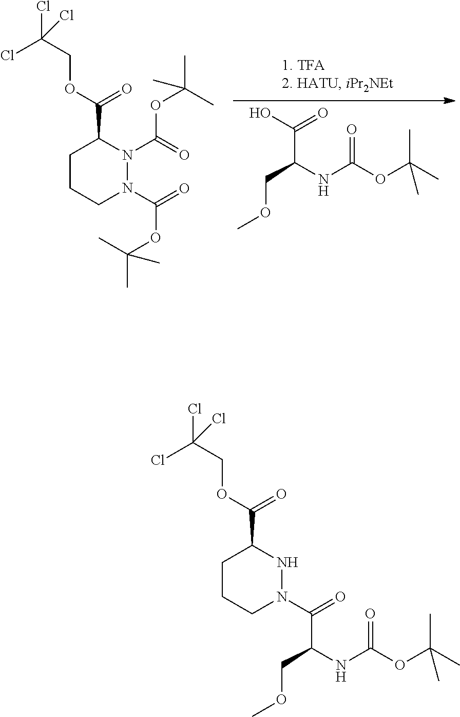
C(C(COC)NC(=O)OC(C)(C)C)(=O)O.ClC(COC(C1N(C(OC(C)(C)C)=O)N(C(OC(C)(C)C)=O)CCC1)=O)(Cl)Cl.ClC(COC(C1NN(C(C(COC)NC(=O)OC(C)(C)C)=O)CCC1)=O)(Cl)Cl
